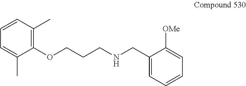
C1(OCCCNCC2=CC=CC=C2[OMe])=C(C)C=CC=C1C
